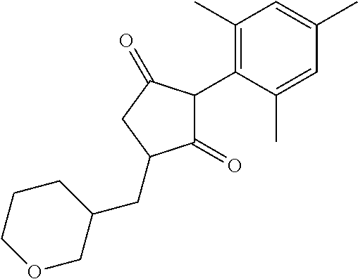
C1(=O)C(C2=C(C)C=C(C)C=C2C)C(=O)CC1CC1CCCOC1
